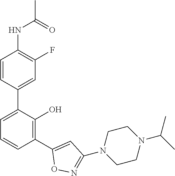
C1(NC(C)=O)=C(F)C=C(C2=CC=CC(C3=CC(N4CCN(C(C)C)CC4)=NO3)=C2O)C=C1
